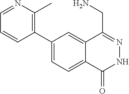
C1(C2=C(C)N=CC=C2)=CC=C2C(=C1)C(CN)=NNC2=O
